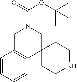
C1=CC=CC2=C1CN(C(OC(C)(C)C)=O)CC21CCNCC1
